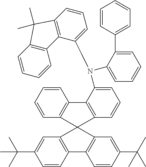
C1=C(N(C2=CC=CC=C2C2=CC=CC=C2)C2=CC=CC3=C2C2=C(C=CC=C2)C3(C)C)C2=C(C=C1)C1(C3=C2C=CC=C3)C2=C(C=CC(C(C)(C)C)=C2)C2=C1C=C(C(C)(C)C)C=C2
